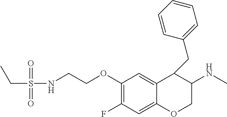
C1(F)=C(OCCNS(CC)(=O)=O)C=C2C(=C1)OCC(NC)C2CC1=CC=CC=C1
